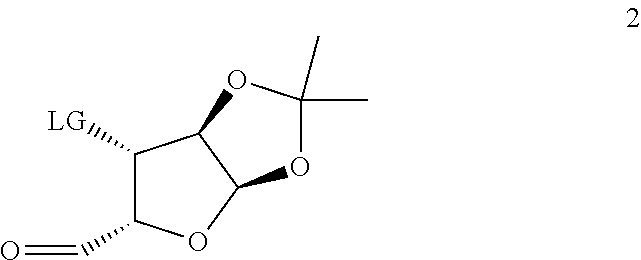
C(C1C([LG])C2C(O1)OC(C)(C)O2)=O
